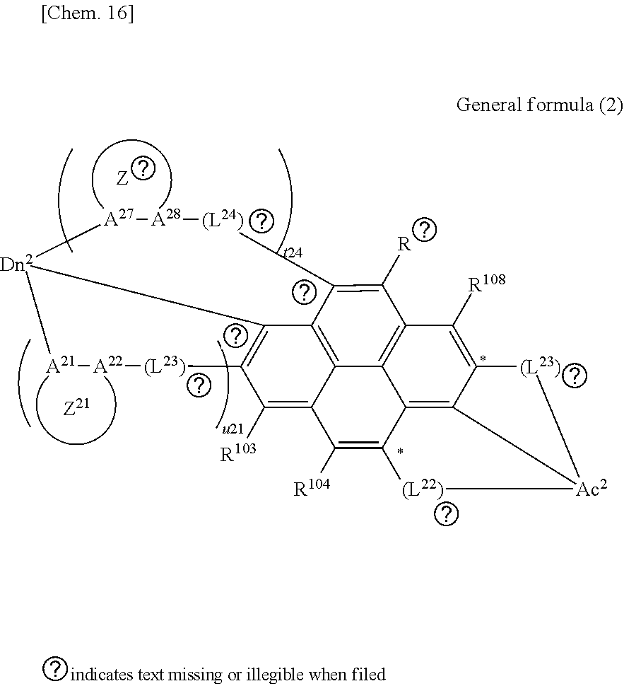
C1([R])=C2C3=C4C5=C1C([R108])=C1C6=C5C(=C([R104])C4=C([R103])C4=C3[Dn2]([A21][A22][(L23)]4)[A27][A28][(L24)]2)[(L22)][Ac2]6[(L23)]1
